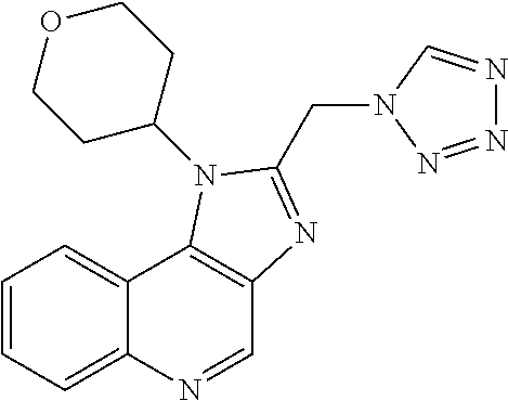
C1=NC2=CC=CC=C2C2=C1N=C(CN1N=NN=C1)N2C1CCOCC1
